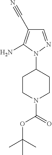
C1CN(C(OC(C)(C)C)=O)CCC1N1N=CC(C#N)=C1N
